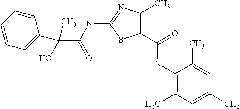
N(C1=NC(C)=C(C(=O)NC2=C(C)C=C(C)C=C2C)S1)C(C(C1=CC=CC=C1)(C)O)=O
